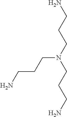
C(CCN(CCCN)CCCN)N
